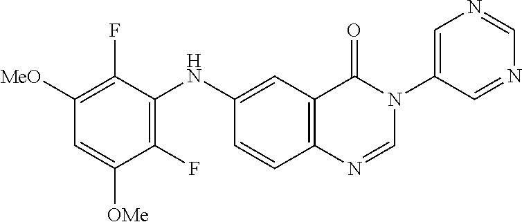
C1([MeO])=C(F)C(NC2=CC3=C(C=C2)N=CN(C2=CN=CN=C2)C3=O)=C(F)C([OMe])=C1
